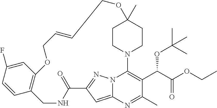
C1CN2CCC1(C)OCC=CCOC1=C(CNC(=O)C3=NN4C2=C(C(C(=O)OCC)OC(C)(C)C)C(C)=NC4=C3)C=CC(F)=C1
